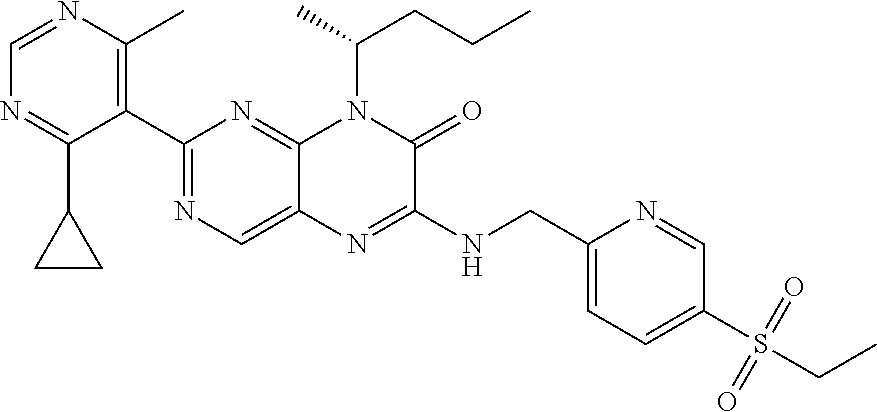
C1=NC(C)=C(C2=NC=C3C(=N2)N(C(C)CCC)C(=O)C(NCC2=CC=C(S(=O)(=O)CC)C=N2)=N3)C(C2CC2)=N1
